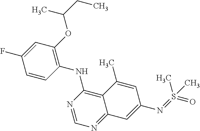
C1=CC(NC2=C3C(=NC=N2)C=C(N=S(=O)(C)C)C=C3C)=C(OC(CC)C)C=C1F
